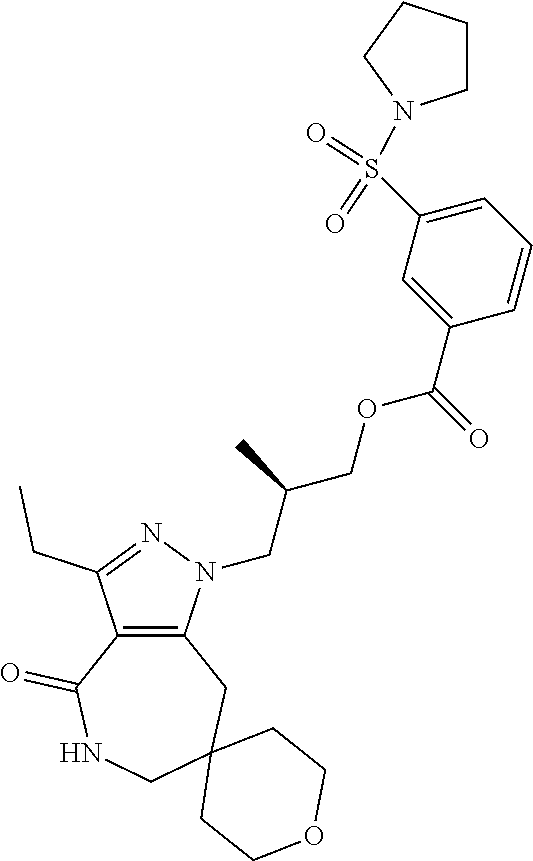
C12=C(N(CC(COC(C3=CC(S(=O)(=O)N4CCCC4)=CC=C3)=O)C)N=C1CC)CC1(CNC2=O)CCOCC1
